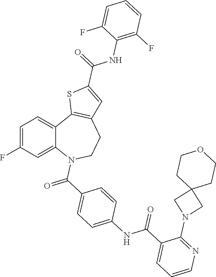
C1=C(F)C=C2C(=C1)C1=C(CCN2C(C2=CC=C(NC(C3=CC=CN=C3N3CC4(C3)CCOCC4)=O)C=C2)=O)C=C(C(=O)NC2=C(F)C=CC=C2F)S1
